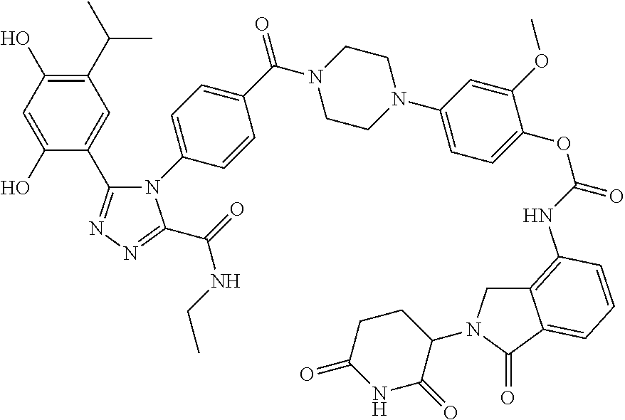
N1(C2=CC=C(C(N3CCN(C4=CC=C(OC(=O)NC5=C6CN(C7CCC(=O)NC7=O)C(=O)C6=CC=C5)C(OC)=C4)CC3)=O)C=C2)C(C2=CC(C(C)C)=C(O)C=C2O)=NN=C1C(=O)NCC
